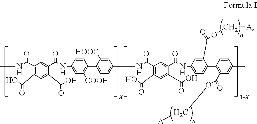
C1(C(NC)=O)=C(C(O)=O)C=C(C(O)=O)C(C(NC2=CC([COOH])=C(C3=CC=C(NC(C4=C(C(O)=O)C=C(C(O)=O)C(C(NC5=CC=C(C6=C(C(=O)OC[A])C=C(C)C=C6)C(C(=O)OC[A])=C5)=O)=C4)=O)C=C3[HOOC])C=C2)=O)=C1
